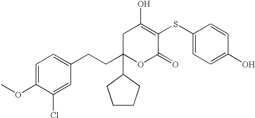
C1C(CCC2=CC=C(OC)C(Cl)=C2)(C2CCCC2)OC(=O)C(SC2=CC=C(O)C=C2)=C1O
